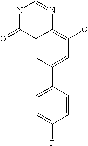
C1=C2C(=C(O)C=C1C1=CC=C(F)C=C1)N=CNC2=O
